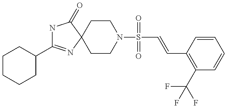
C1(C2=NC3(C(=O)N2)CCN(S(=O)(=O)C=CC2=C(C(F)(F)F)C=CC=C2)CC3)CCCCC1
